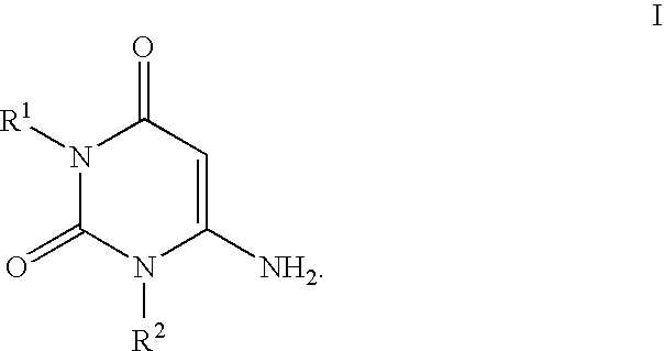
N1([R1])C(=O)N([R2])C([NH2])=CC1=O
